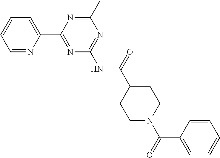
C1=NC(C2=NC(NC(C3CCN(C(=O)C4=CC=CC=C4)CC3)=O)=NC(C)=N2)=CC=C1
